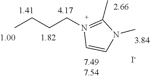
C(CN1=C(C)N(C)C=C1)CC.[4.17].[I-].[1.41]
